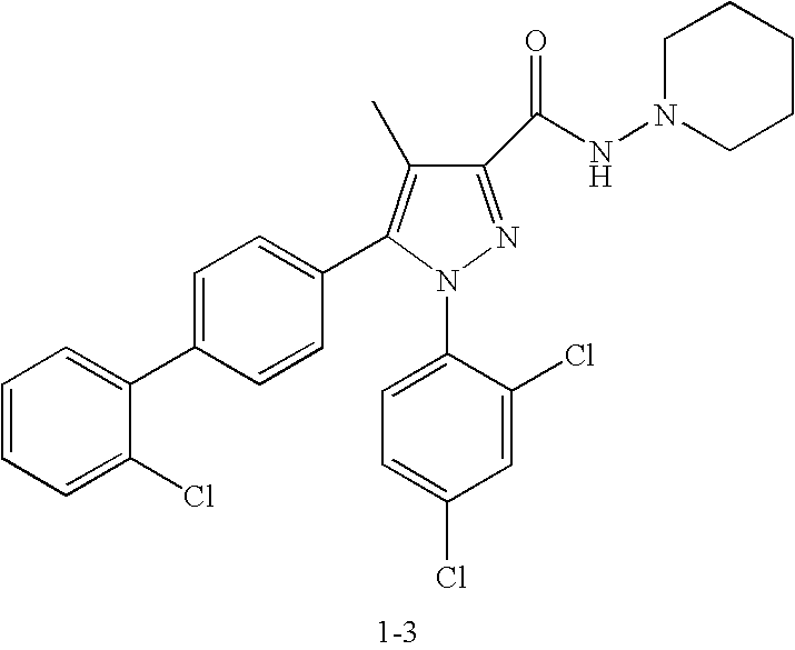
C1(C(NN2CCCCC2)=O)=NN(C2=CC=C(Cl)C=C2Cl)C(C2=CC=C(C3=CC=CC=C3Cl)C=C2)=C1C
